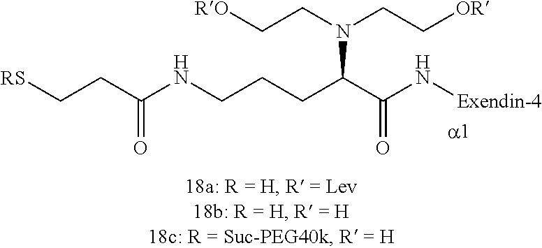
C(C(NCCCC(C(N[Exendin-4])=O)N(CC[OR])CC[RO])=O)C[RS]
